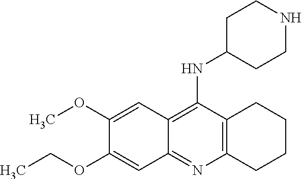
C1(OC)=CC2=C(NC3CCNCC3)C3=C(N=C2C=C1OCC)CCCC3
